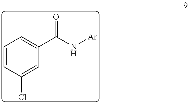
C1=CC(Cl)=CC(C(N[Ar])=O)=C1
